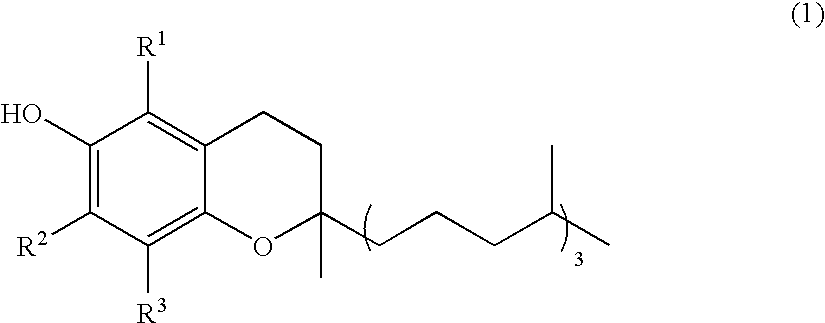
C1(O)=C([R2])C([R3])=C2C(=C1[R1])CCC(CCCC(C)C)(C)O2
